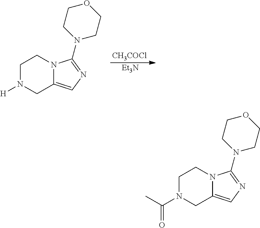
C1N([H])CC2=CN=C(N3CCOCC3)N2C1.[CH3COCl].[Et3N].C1N(C(C)=O)CC2=CN=C(N3CCOCC3)N2C1
